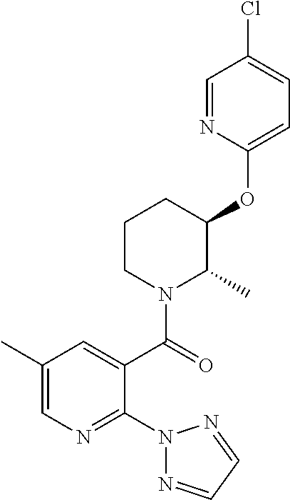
C1(OC2C(C)N(C(=O)C3=CC(C)=CN=C3N3N=CC=N3)CCC2)=CC=C(Cl)C=N1
